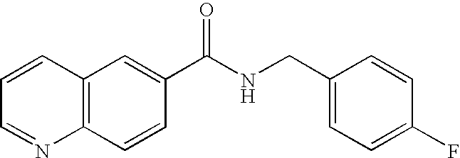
C1=CC=NC2=C1C=C(C(NCC1=CC=C(F)C=C1)=O)C=C2
